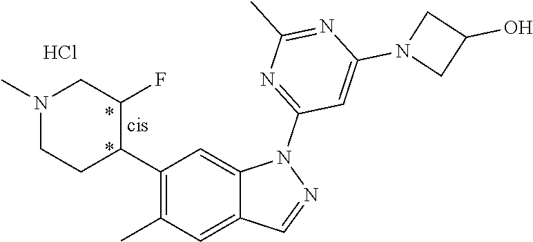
C1(C2C(F)CN(C)CC2)=C(C)C=C2C(=C1)N(C1=NC(C)=NC(N3CC(O)C3)=C1)N=C2.Cl
